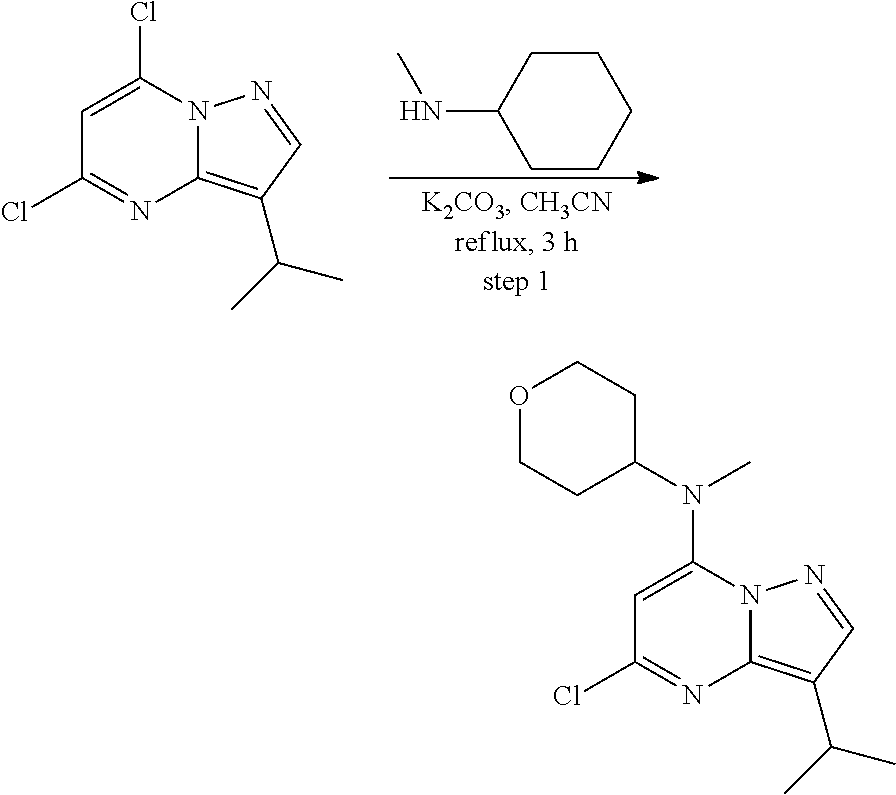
C1=C(Cl)N2C(=C(C(C)C)C=N2)N=C1Cl.C1CC(NC)CCC1.C1=C(N(C2CCOCC2)C)N2C(=C(C(C)C)C=N2)N=C1Cl
